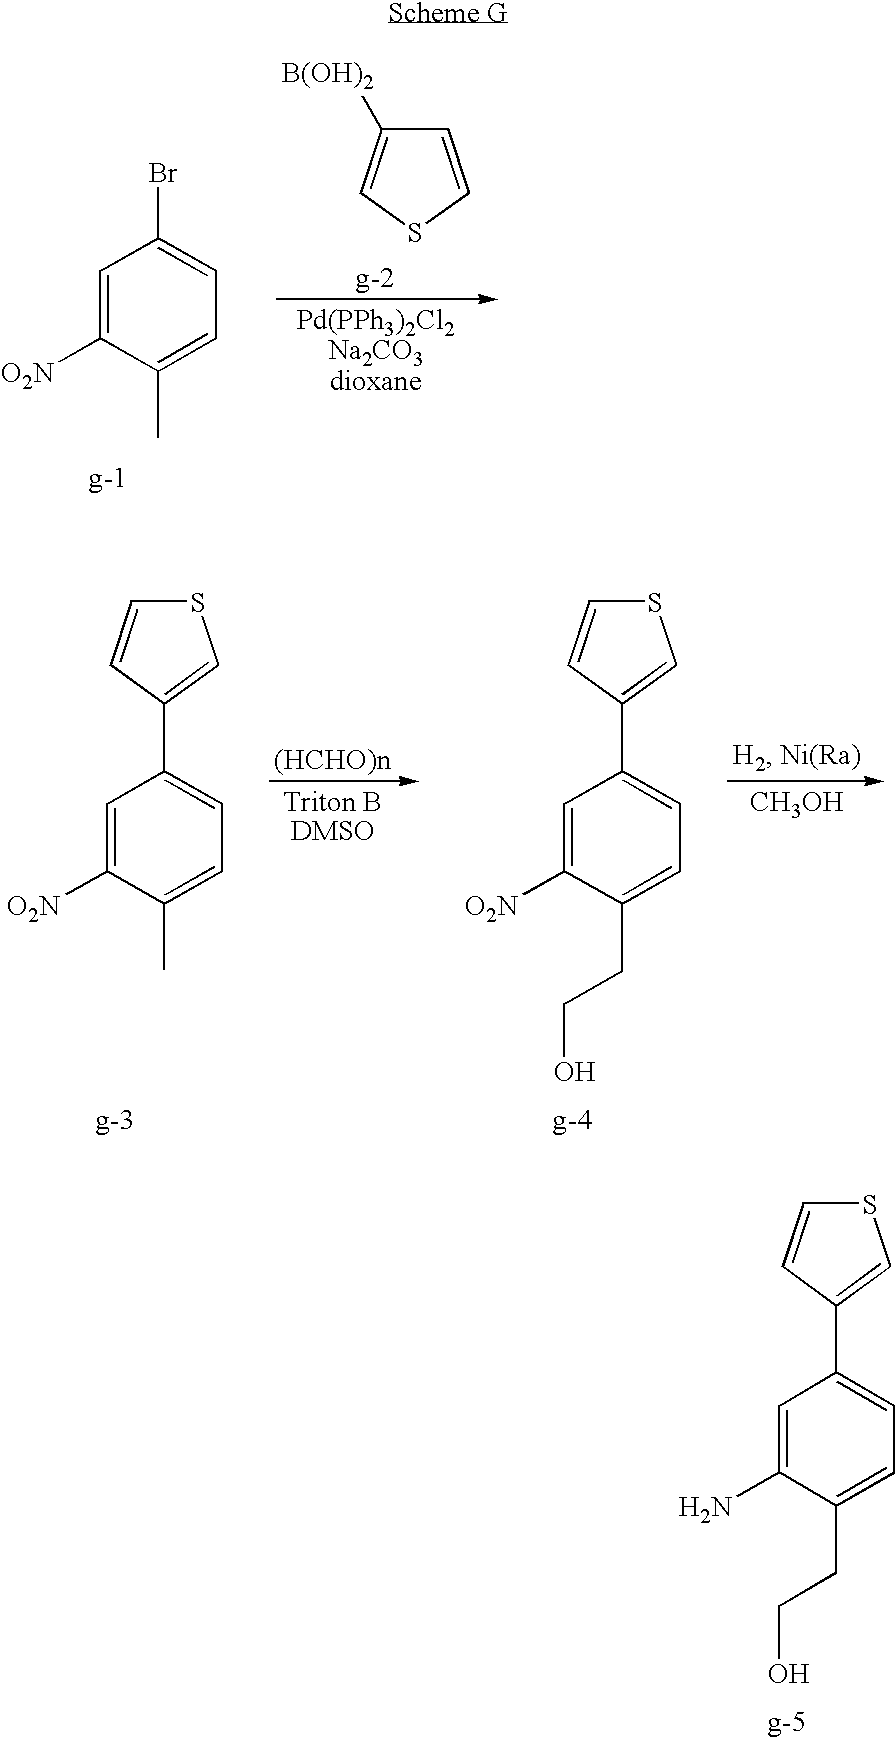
S1C=CC(C2=CC=C(C)C([O2N])=C2)=C1.S1C=CC(C2=CC=C(CCO)C([O2N])=C2)=C1.[CH3OH].S1C=CC(C2=CC=C(CCO)C(N)=C2)=C1.C1=C([O2N])C(C)=CC=C1Br.C1=CSC=C1[B(OH)2]
